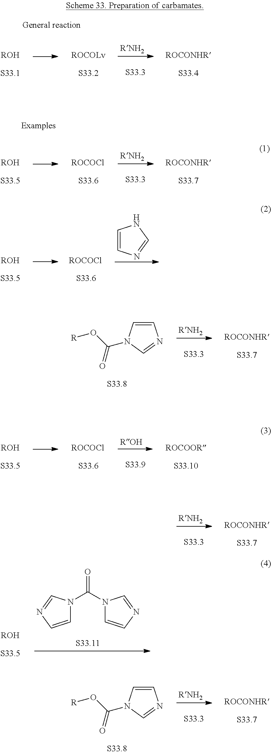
[ROH].[ROCOLv].[ROCONHR].[ROH].[ROCOCl].C1=CN=CN1.C1=CN(C(O[R])=O)C=N1.[ROCONHR].[ROH].[ROCOCl].[ROCOOR].[ROCONHR].[ROH].C1=CN=CN1C(=O)N1C=CN=C1.C1=CN(C(O[R])=O)C=N1.[ROCONHR].[ROH].[ROCOCl].[ROCONHR]
